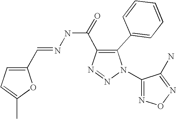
C1(C=NNC(=O)C2=C(C3=CC=CC=C3)N(C3=NON=C3N)N=N2)=CC=C(C)O1
